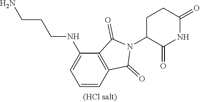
C1C(N2C(=O)C3=C(C2=O)C=CC=C3NCCCN)C(=O)NC(=O)C1
